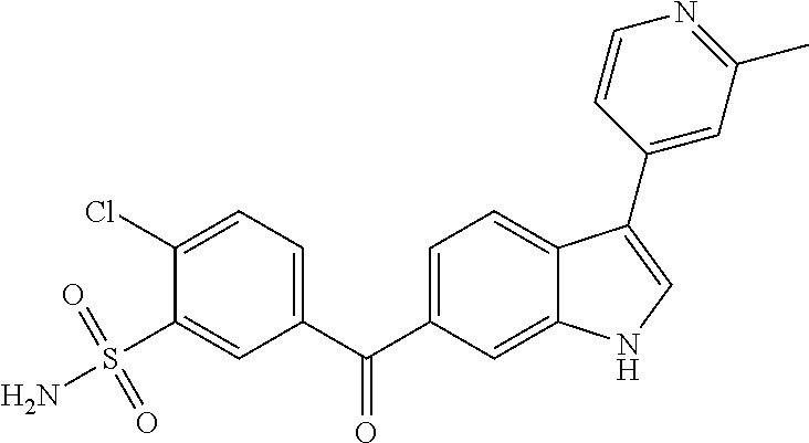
C1(Cl)=CC=C(C(C2=CC=C3C(=C2)NC=C3C2=CC(C)=NC=C2)=O)C=C1S(=O)(=O)N
